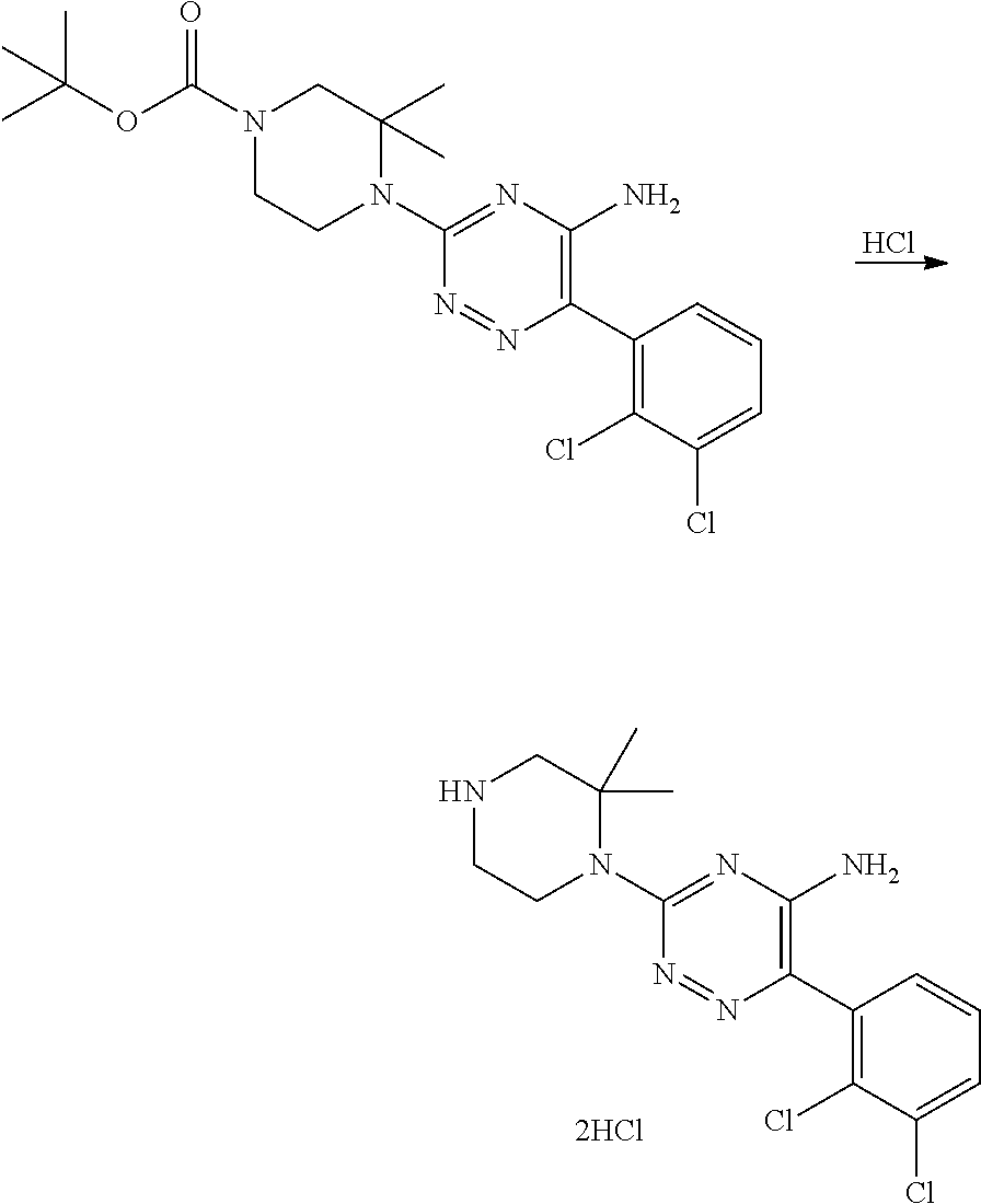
Cl.N1(C(OC(C)(C)C)=O)CC(C)(C)N(C2=NC(N)=C(C3=C(Cl)C(Cl)=CC=C3)N=N2)CC1.N1CC(C)(C)N(C2=NC(N)=C(C3=C(Cl)C(Cl)=CC=C3)N=N2)CC1
